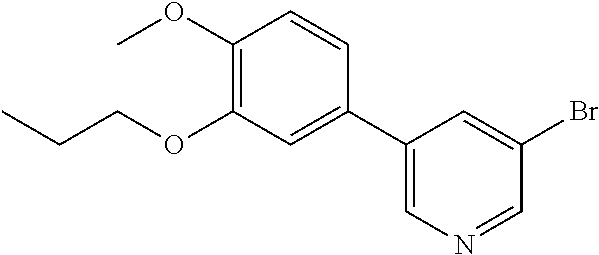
C1(C2=CN=CC(Br)=C2)=CC(OCCC)=C(OC)C=C1
